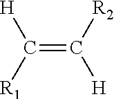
C(=C([R2])[H])([R1])[H]
